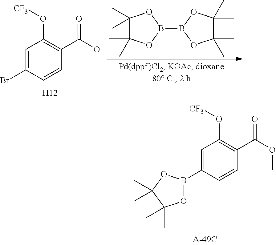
C1=C(B2OC(C)(C)C(C)(C)O2)C=CC(C(=O)OC)=C1O[CF3].C1=C(Br)C=CC(C(=O)OC)=C1O[CF3].C1(C)(C)C(C)(C)OB(B2OC(C)(C)C(C)(C)O2)O1.[H12]
